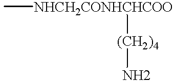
C[NHCH2CONHCHCOO][(CH2)4]N
